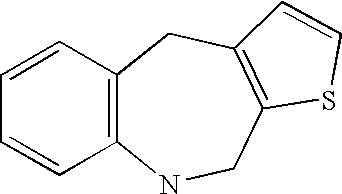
C1=CC2=C(C=C1)NCC1=C(C2)C=CS1
